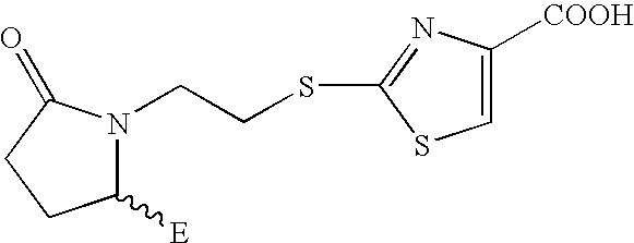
C1([E])N(CCSC2=NC([COOH])=CS2)C(=O)CC1
